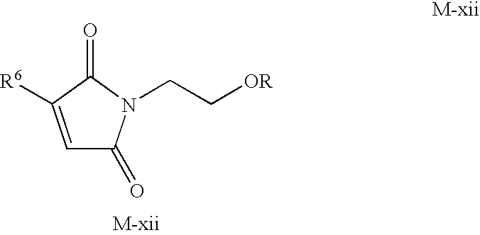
C1=C([R6])C(=O)N(CC[OR])C1=O
